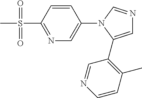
N1=C(S(C)(=O)=O)C=CC(N2C(C3=C(C)C=CN=C3)=CN=C2)=C1
